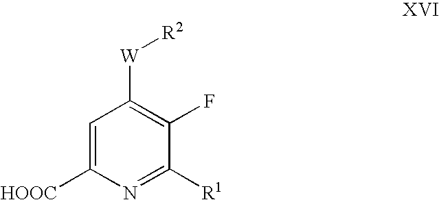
C1=C([HOOC])N=C([R1])C(F)=C1[W][R2]
